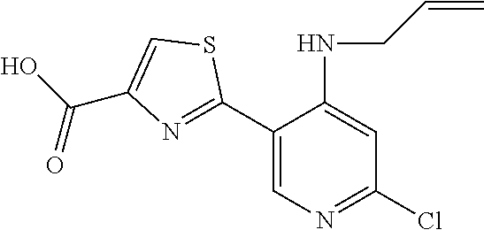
C1(C2=NC(C(=O)O)=CS2)=CN=C(Cl)C=C1NCC=C
